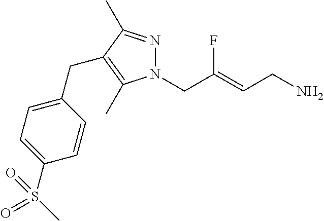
N1=C(C)C(CC2=CC=C(S(C)(=O)=O)C=C2)=C(C)N1CC(=CCN)F
